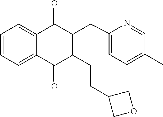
C1=CC=C2C(=C1)C(=O)C(CC1=CC=C(C)C=N1)=C(CCC1COC1)C2=O
